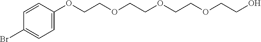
C1=CC(OCCOCCOCCOCCO)=CC=C1Br
